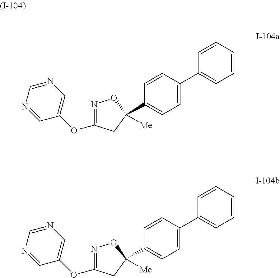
N1=C(OC2=CN=CN=C2)CC(C2=CC=C(C3=CC=CC=C3)C=C2)([Me])O1.N1=C(OC2=CN=CN=C2)CC(C2=CC=C(C3=CC=CC=C3)C=C2)([Me])O1
